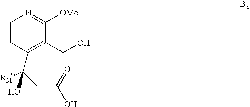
C1=CC(C(CC(O)=O)(O)[R31])=C(CO)C([OMe])=N1.[BY]
